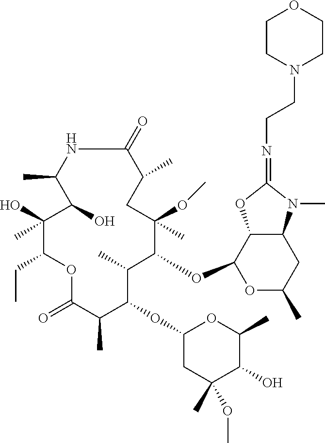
N1C(=O)C(C)CC(C)(OC)C(OC2OC(C)CC3C2OC(=NCCN2CCOCC2)N3C)C(C)C(OC2CC(C)(OC)C(O)C(C)O2)C(C)C(=O)OC(CC)C(O)(C)C(O)C1C
